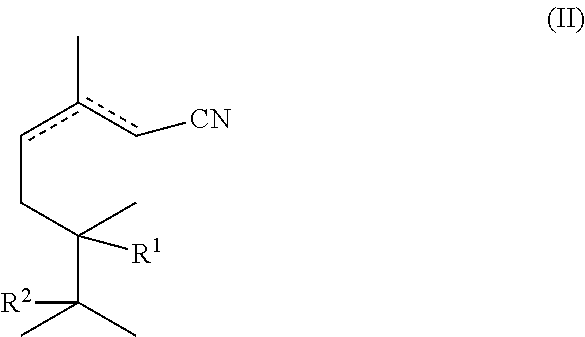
c(CC(C)(C([R2])(C)C)[R1])c(c[CN])C
